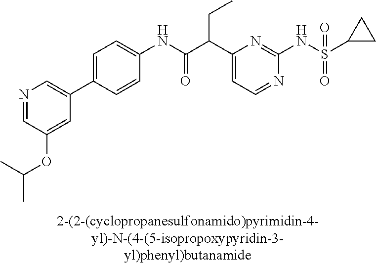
C1(NC(=O)C(C2=CC=NC(NS(=O)(=O)C3CC3)=N2)CC)=CC=C(C2=CN=CC(OC(C)C)=C2)C=C1
